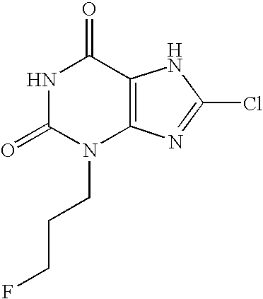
N1C(=O)N(CCCF)C2=C(C1=O)NC(Cl)=N2
